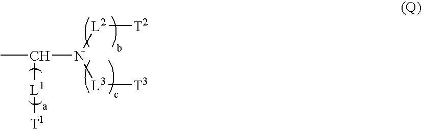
CC(N([L2][T2])[L3][T3])[L1][T1]
